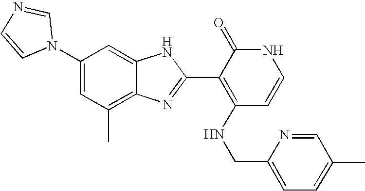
C1(C)=C2C(=CC(N3C=NC=C3)=C1)NC(C1=C(NCC3=CC=C(C)C=N3)C=CNC1=O)=N2
